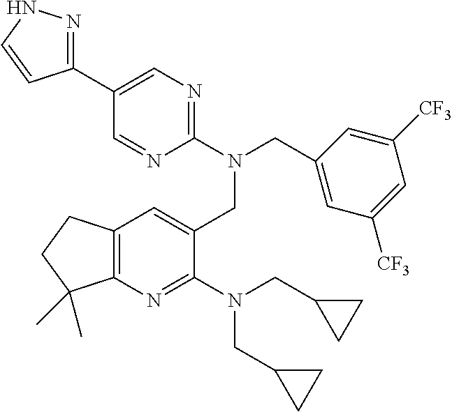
C1(N(CC2CC2)CC2CC2)=NC2=C(C=C1CN(CC1=CC([CF3])=CC([CF3])=C1)C1=NC=C(C3=NNC=C3)C=N1)CCC2(C)C
